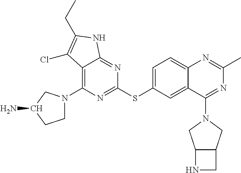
C12=C(N3CCC(N)C3)N=C(SC3=CC=C4C(=C3)C(N3CC5C(C3)CN5)=NC(C)=N4)N=C1NC(CC)=C2Cl
